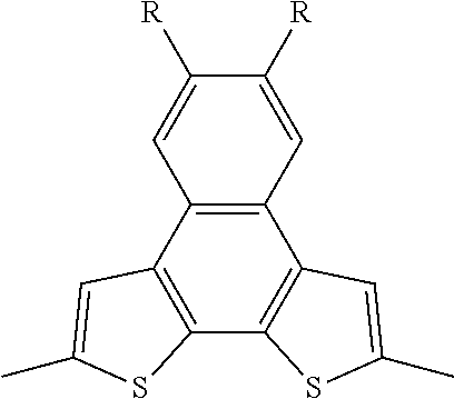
C12=C(C3=C(C4=C1C=C(C)S4)SC(C)=C3)C=C([R])C([R])=C2
